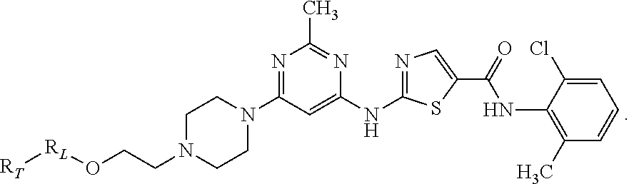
N1=C(N2CCN(CCO[RL][RT])CC2)C=C(NC2=NC=C(C(=O)NC3=C(C)C=CC=C3Cl)S2)N=C1C
